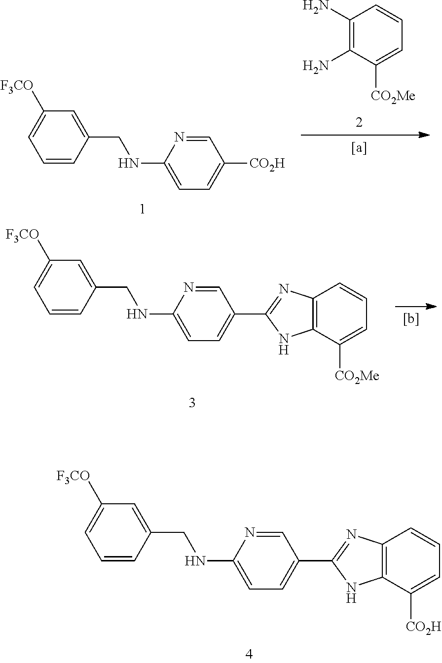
C1(CNC2=CC=C([CO2H])C=N2)=CC([F3CO])=CC=C1.C1(N)=C(N)C([CO2Me])=CC=C1.C1(CNC2=CC=C(C3=NC4=C(N3)C([CO2Me])=CC=C4)C=N2)=CC([F3CO])=CC=C1.C1(CNC2=CC=C(C3=NC4=C(N3)C([CO2H])=CC=C4)C=N2)=CC([F3CO])=CC=C1
